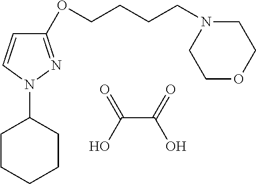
OC(=O)C(O)=O.C1CCCCC1N1N=C(OCCCCN2CCOCC2)C=C1
